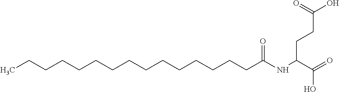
C(O)(CCC(NC(CCCCCCCCCCCCCCC)=O)C(=O)O)=O
